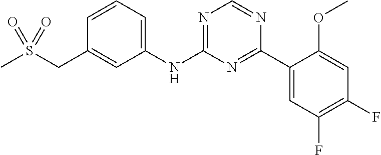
C1(CS(C)(=O)=O)=CC(NC2=NC=NC(C3=CC(F)=C(F)C=C3OC)=N2)=CC=C1
